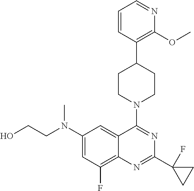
C12=C(F)C=C(N(CCO)C)C=C1C(N1CCC(C3=C(OC)N=CC=C3)CC1)=NC(C1(F)CC1)=N2
